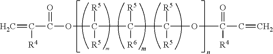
C=C(C(OC(C(C(OC(C=C)(=O)[R4])([R5])[R5])([R5])[R6])([R5])[R5])=O)[R4]
